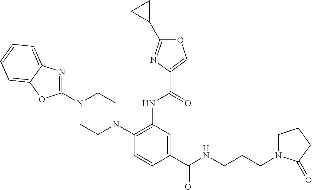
C1(C(NCCCN2CCCC2=O)=O)=CC(NC(=O)C2=COC(C3CC3)=N2)=C(N2CCN(C3=NC4=CC=CC=C4O3)CC2)C=C1
